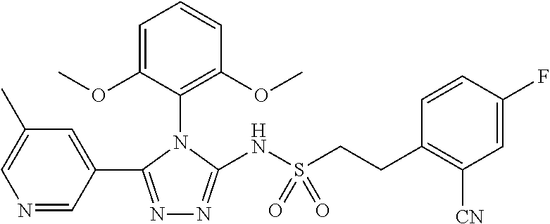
N1=C(C2=CC(C)=CN=C2)N(C2=C(OC)C=CC=C2OC)C(NS(CCC2=C([CN])C=C(F)C=C2)(=O)=O)=N1
